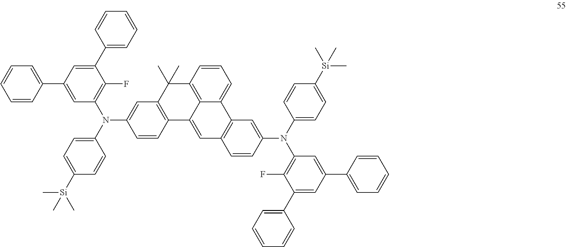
C1=CC2=C(C=C1N(C1=CC=C([Si](C)(C)C)C=C1)C1=C(F)C(C3=CC=CC=C3)=CC(C3=CC=CC=C3)=C1)C(C)(C)C1=C3C2=CC2=C(C3=CC=C1)C=C(N(C1=CC=C([Si](C)(C)C)C=C1)C1=C(F)C(C3=CC=CC=C3)=CC(C3=CC=CC=C3)=C1)C=C2
